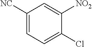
C1([NC])=CC=C(Cl)C([NO2])=C1
